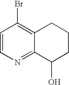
C1=CC(Br)=C2C(=N1)C(O)CCC2
